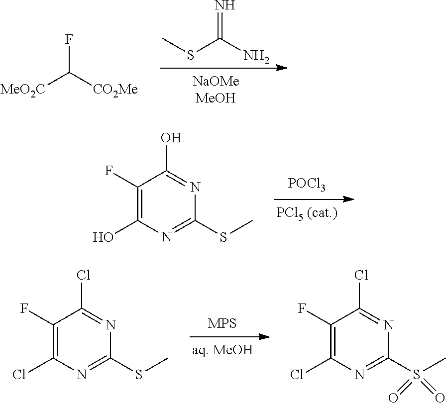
CSC(N)=N.[MeO2C]C([CO2Me])F.[POCl3].C1(F)=C(O)N=C(SC)N=C1O.[MPS].C1(F)=C(Cl)N=C(SC)N=C1Cl.C1(F)=C(Cl)N=C(S(C)(=O)=O)N=C1Cl
